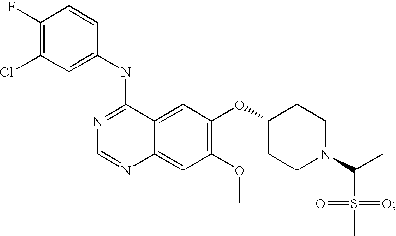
N1=C(NC2=CC(Cl)=C(F)C=C2)C2=CC(OC3CCN(C(C)S(C)(=O)=O)CC3)=C(OC)C=C2N=C1
